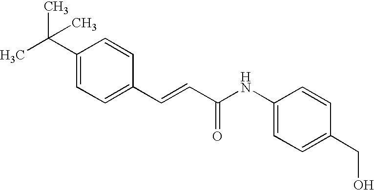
C1(C=CC(=O)NC2=CC=C(CO)C=C2)=CC=C(C(C)(C)C)C=C1
